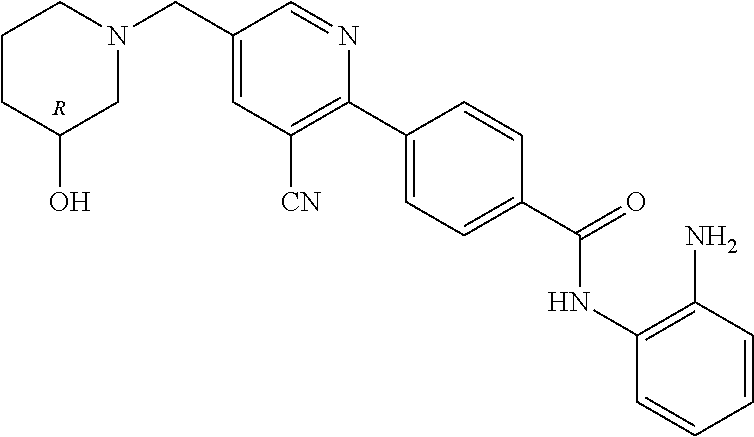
C1CC(O)CN(CC2=CC([CN])=C(C3=CC=C(C(=O)NC4=C(N)C=CC=C4)C=C3)N=C2)C1.[R]
